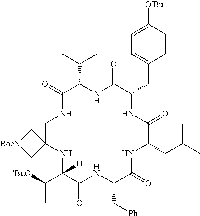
[tBuO]C(C)C1([H])NC2(C[BocN]C2)CNC(=O)C(C(C)C)NC(=O)C(CC2=CC=C([OtBu])C=C2)NC(=O)C(CC(C)C)NC(=O)C(C[Ph])NC1=O
